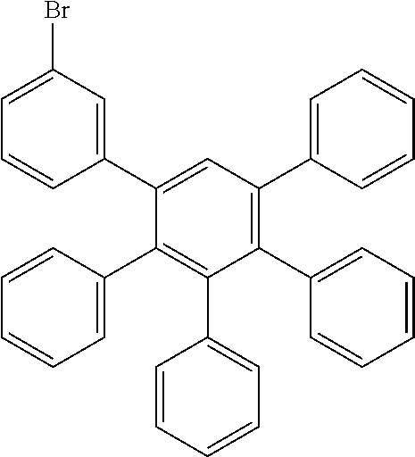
C1(C2=CC=CC=C2)=C(C2=CC=CC=C2)C=C(C2=CC(Br)=CC=C2)C(C2=CC=CC=C2)=C1C1=CC=CC=C1
